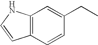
C12=C(NC=C1)C=C(CC)C=C2
